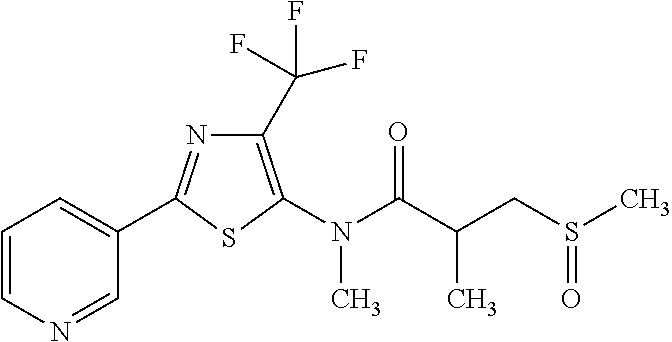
C1=CC=C(C2=NC(C(F)(F)F)=C(N(C(=O)C(CS(C)=O)C)C)S2)C=N1
